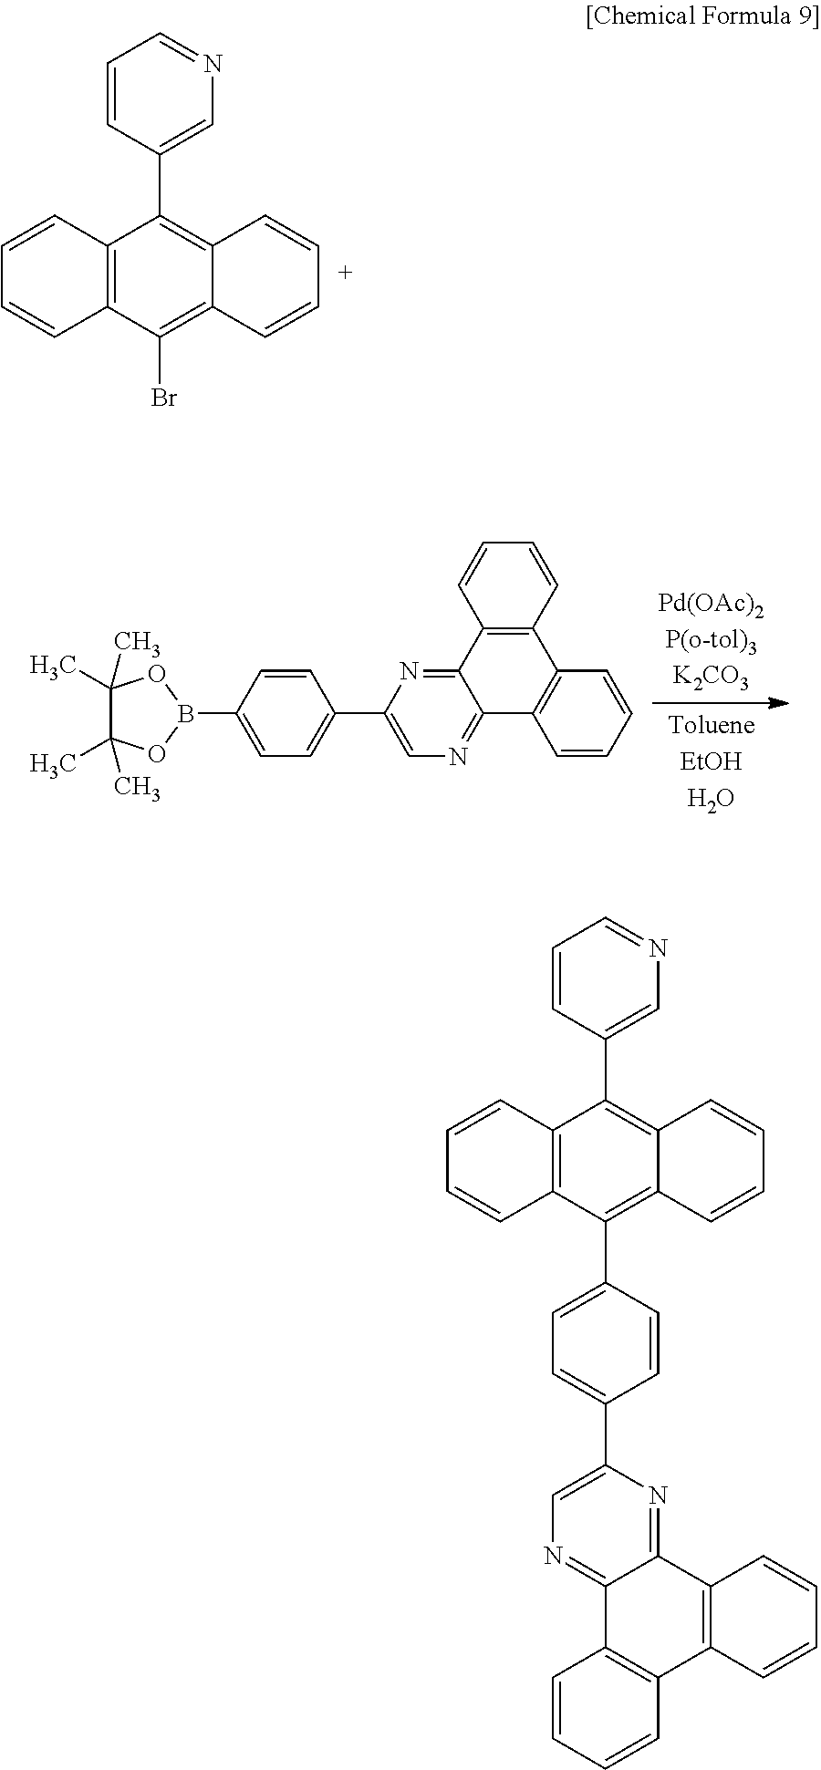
C1=CC2=C(C=C1)C(Br)=C1C(=C2C2=CN=CC=C2)C=CC=C1.C1=CC2=C(C=C1)C1=NC(C3=CC=C(B4OC(C)(C)C(C)(C)O4)C=C3)=CN=C1C1=C2C=CC=C1.C1=CC(C2=C3C(=C(C4=CC=C(C5=CN=C6C(=N5)C5=C(C7=C6C=CC=C7)C=CC=C5)C=C4)C4=C2C=CC=C4)C=CC=C3)=CN=C1
